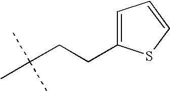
C(CCC1=CC=CS1)(C)(C)C
